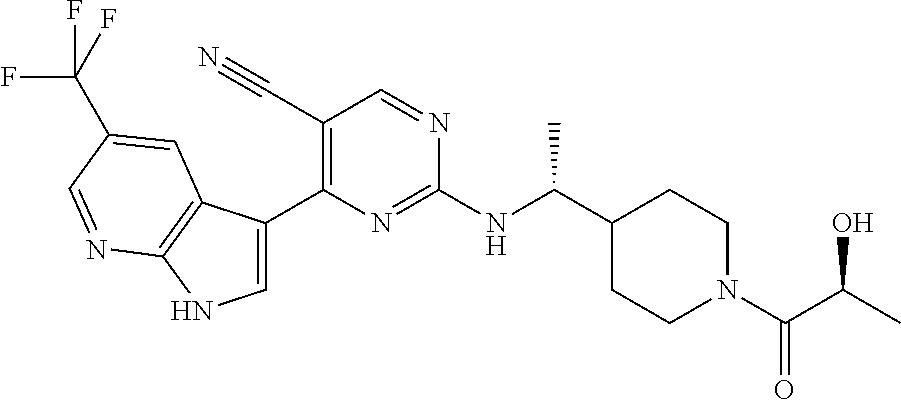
C1(C(NC2=NC(C3=CNC4=C3C=C(C(F)(F)F)C=N4)=C(C#N)C=N2)C)CCN(C(C(C)O)=O)CC1
